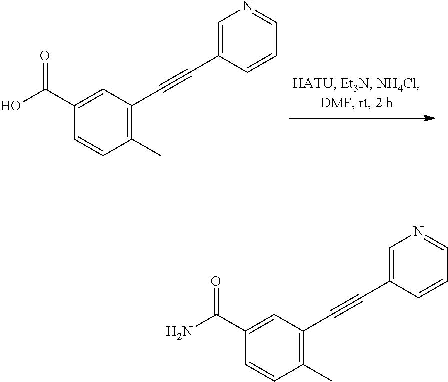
C1(C)=C(C#CC2=CN=CC=C2)C=C(C(O)=O)C=C1.C1(C)=C(C#CC2=CN=CC=C2)C=C(C(N)=O)C=C1
